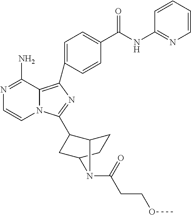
N1=C(N)C2=C(C3=CC=C(C(=O)NC4=NC=CC=C4)C=C3)N=C(C3C4CCC(C3)N4C(=O)CCOC)N2C=C1
